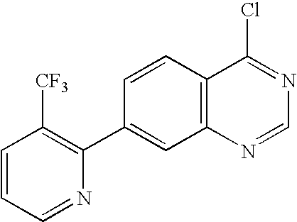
C1=CC=NC(C2=CC3=C(C=C2)C(Cl)=NC=N3)=C1[CF3]
